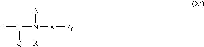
[H][L](N([X][Rf])[A])[Q][R]
